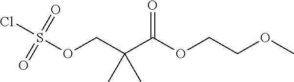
S(OCC(C(OCCOC)=O)(C)C)(Cl)(=O)=O
